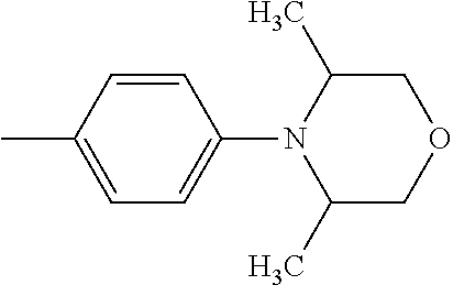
C1=C(C)C=CC(N2C(C)COCC2C)=C1
